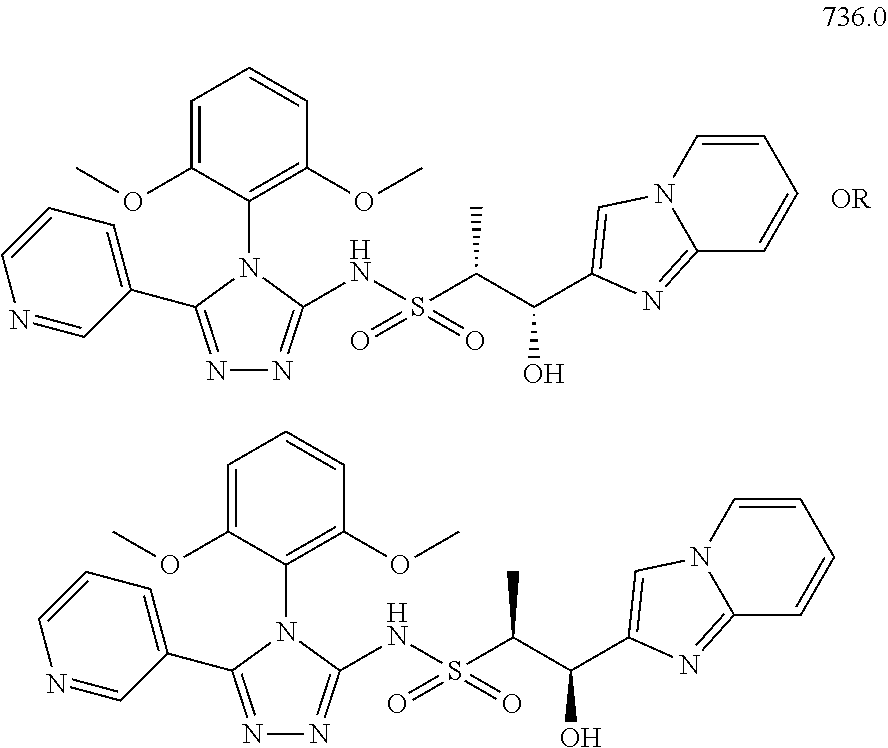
S(=O)(=O)(C(C)C(O)C1=CN2C=CC=CC2=N1)NC1=NN=C(C2=CC=CN=C2)N1C1=C(OC)C=CC=C1OC.S(=O)(=O)(C(C)C(O)C1=CN2C=CC=CC2=N1)NC1=NN=C(C2=CC=CN=C2)N1C1=C(OC)C=CC=C1OC
